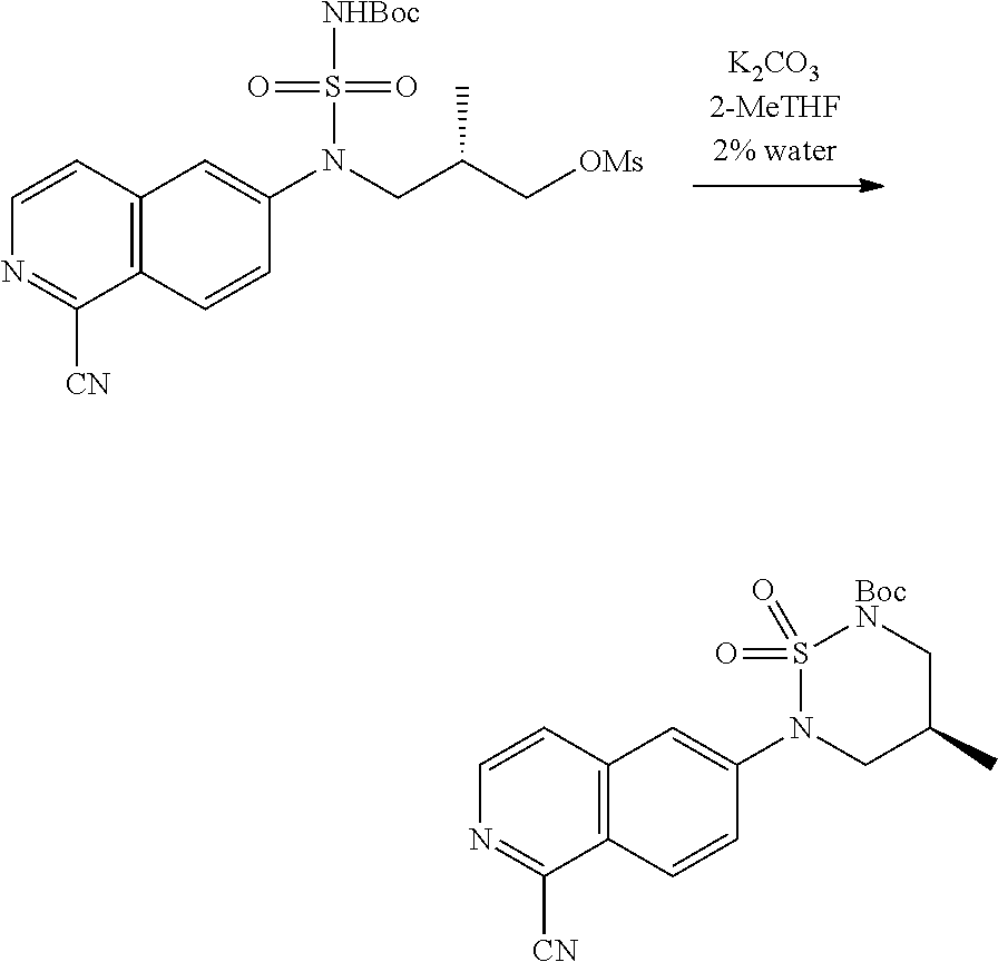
C1=CN=C([CN])C2=C1C=C(N(CC(C[OMs])C)S([NHBoc])(=O)=O)C=C2.C1=CN=C([CN])C2=C1C=C(N1S(=O)(=O)[BocN]CC(C)C1)C=C2
